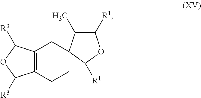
C12=C(CCC3(C1)C(C)=C([R1])OC3[R1])C([R3])OC2[R3]
